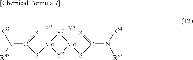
C(S[Mo]1(=[Y5])[Y8][Mo](SC(=S)N([R34])[R35])(=[Y6])[Y7]1)(=S)N([R33])[R32]
